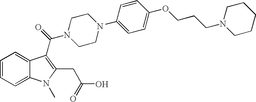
C1=C2C(=CC=C1)C(C(N1CCN(C3=CC=C(OCCCN4CCCCC4)C=C3)CC1)=O)=C(CC(O)=O)N2C
